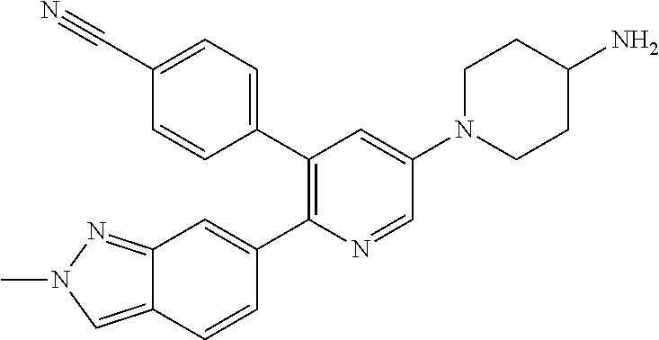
C12=CN(C)N=C1C=C(C1=C(C3=CC=C(C#N)C=C3)C=C(N3CCC(N)CC3)C=N1)C=C2
